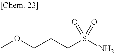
C(COC)CS(N)(=O)=O
